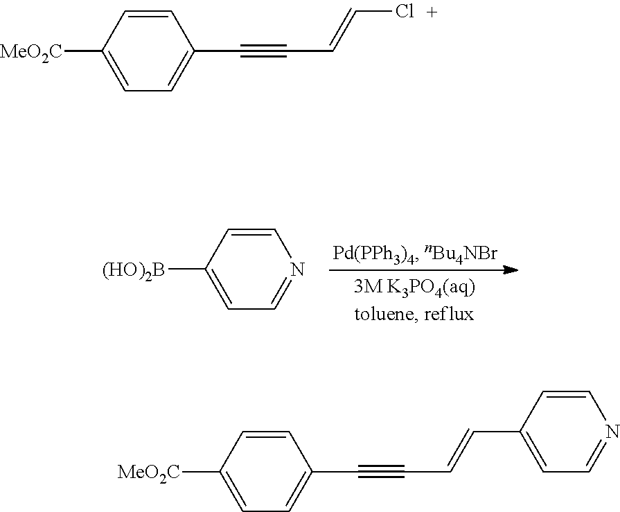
C1([(HO)2B])=CC=NC=C1.C1([MeO2C])=CC=C(C#CC=CCl)C=C1.C1([MeO2C])=CC=C(C#CC=CC2=CC=NC=C2)C=C1
